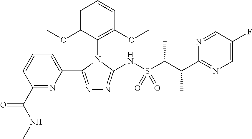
C1(C(NC)=O)=NC(C2=NN=C(NS(C(C(C3=NC=C(F)C=N3)C)C)(=O)=O)N2C2=C(OC)C=CC=C2OC)=CC=C1
